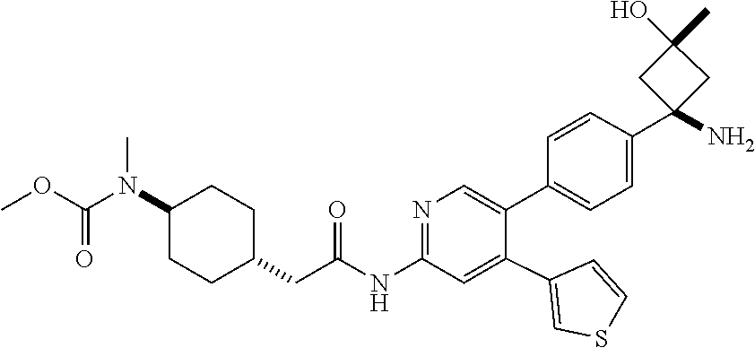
C1=CC(C2(N)CC(C)(O)C2)=CC=C1C1=CN=C(NC(CC2CCC(N(C(=O)OC)C)CC2)=O)C=C1C1=CSC=C1
